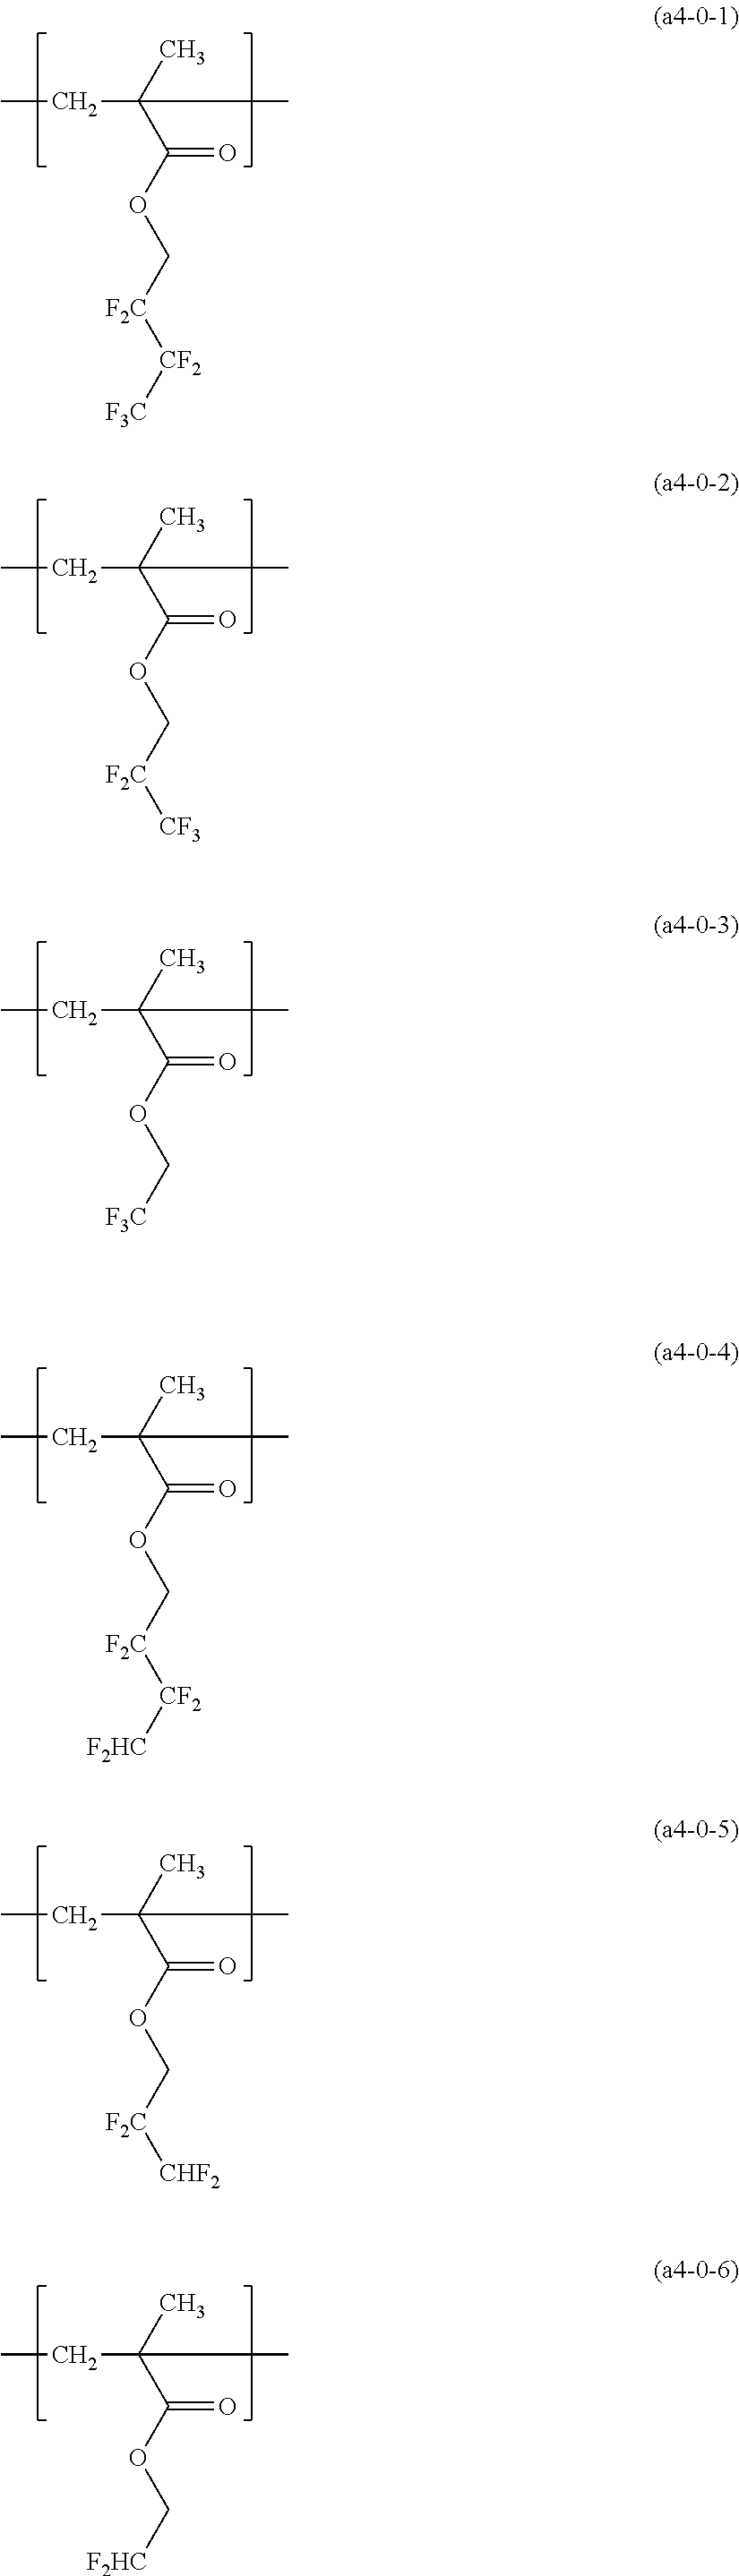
CCC(C)(C)C(OC[F2C][CF2][F3C])=O.CCC(C)(C)C(OC[F2C][CF3])=O.CCC(C)(C)C(OC[F3C])=O.CCC(C)(C)C(OC[F2C][CF2][F2HC])=O.CCC(C)(C)C(OC[F2C][CHF2])=O.CCC(C)(C)C(OC[F2HC])=O
